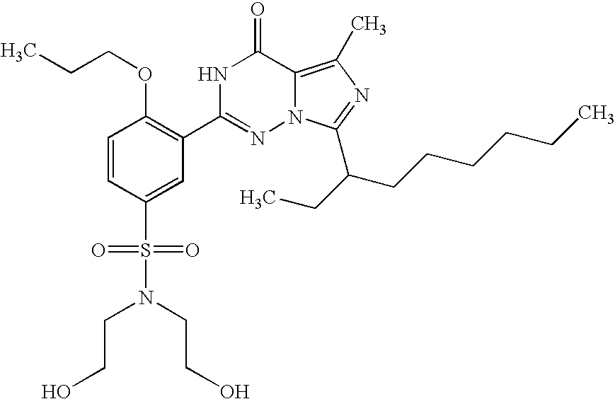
C1=CC(S(=O)(=O)N(CCO)CCO)=CC(C2=NN3C(=C(C)N=C3C(CC)CCCCCC)C(=O)N2)=C1OCCC
